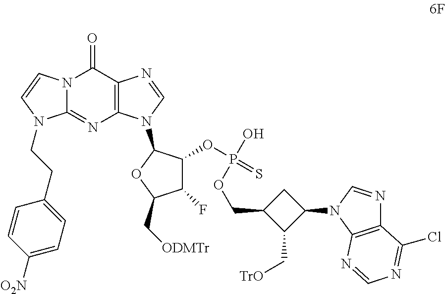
N12C(=NC3=C(C1=O)N=CN3C1C(OP(=S)(O)OCC3C(C[TrO])C(N4C5=C(N=C4)C(Cl)=NC=N5)C3)C(F)C(C[ODMTr])O1)N(CCC1=CC=C([O2N])C=C1)C=C2
